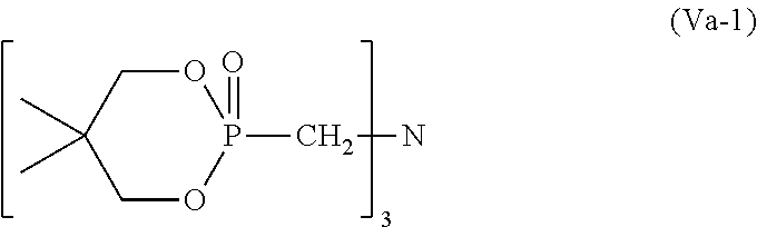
C1OP(CN)(=O)OCC1(C)C
